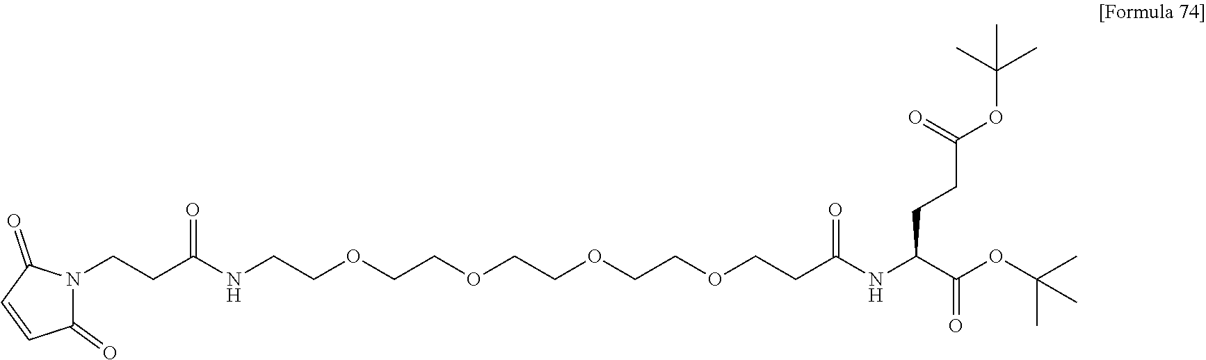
N1(CCC(NCCOCCOCCOCCOCCC(NC(C(OC(C)(C)C)=O)CCC(OC(C)(C)C)=O)=O)=O)C(=O)C=CC1=O
